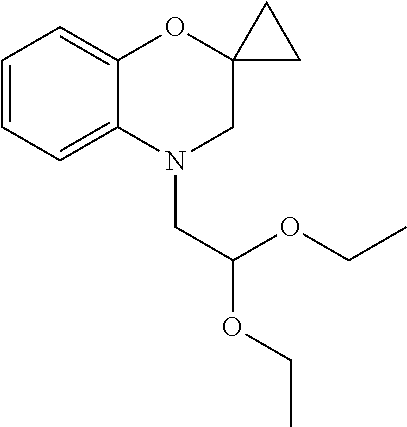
C1=CC=C2C(=C1)OC1(CN2CC(OCC)OCC)CC1
